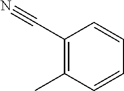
C1(C#N)=C(C)C=CC=C1
